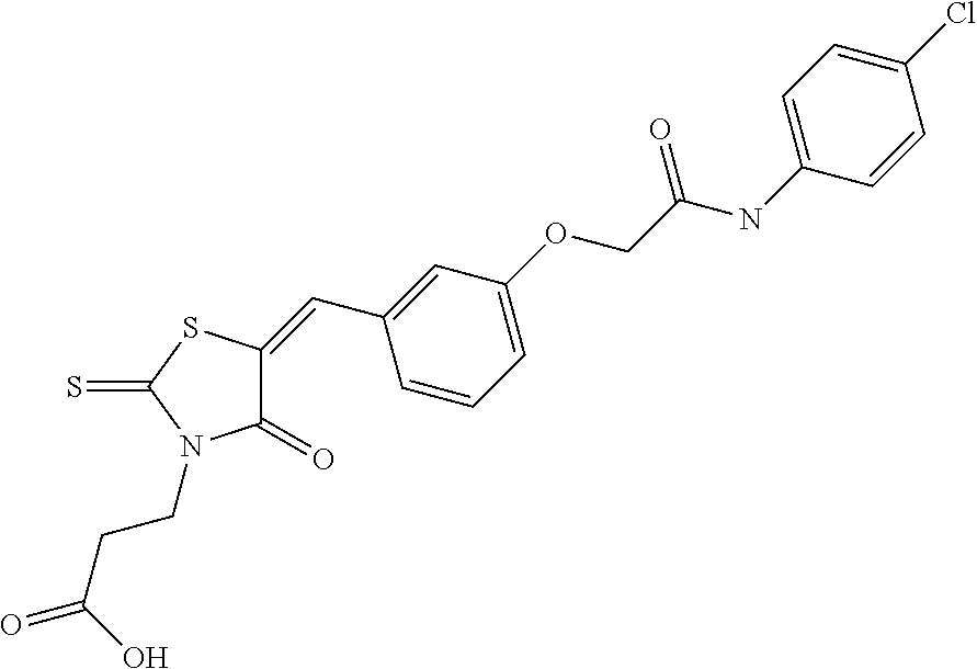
C1(=O)C(=CC2=CC(OCC(NC3=CC=C(Cl)C=C3)=O)=CC=C2)SC(=S)N1CCC(=O)O
